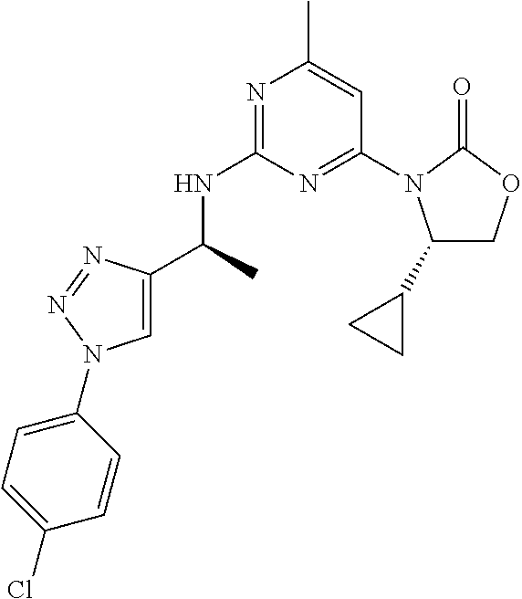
C1=C(C(C)NC2=NC(C)=CC(N3C(C4CC4)COC3=O)=N2)N=NN1C1=CC=C(Cl)C=C1
